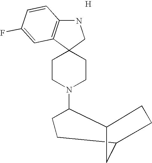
N1C2=C(C3(C1)CCN(C1CCC4CCC1C4)CC3)C=C(F)C=C2.[H]
